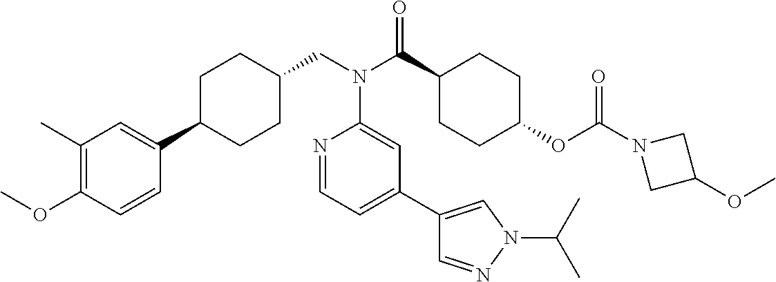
C1(C)=C(OC)C=CC(C2CCC(CN(C3=CC(C4=CN(C(C)C)N=C4)=CC=N3)C(=O)C3CCC(OC(=O)N4CC(OC)C4)CC3)CC2)=C1
